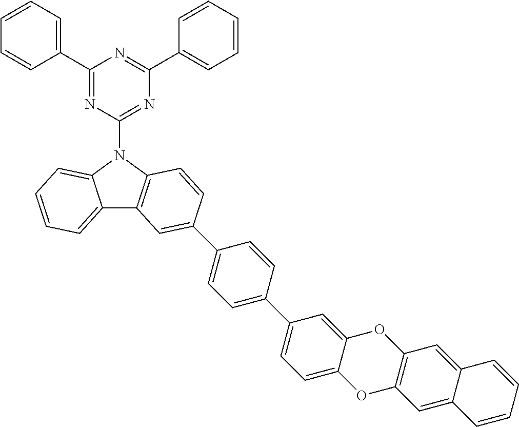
C1(C2=CC=CC=C2)=NC(N2C3=C(C4=CC=CC=C42)C=C(C2=CC=C(C4=CC=C5C(=C4)OC4=C(O5)C=C5C(=C4)C=CC=C5)C=C2)C=C3)=NC(C2=CC=CC=C2)=N1
